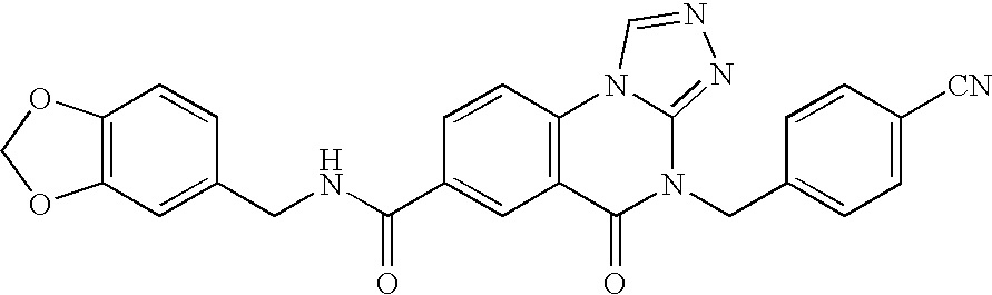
C12=C(C=C(CNC(=O)C3=CC4=C(C=C3)N3C(=NN=C3)N(CC3=CC=C([CN])C=C3)C4=O)C=C1)OCO2
